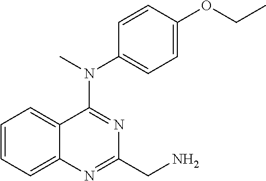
C1=CC=C2C(=C1)C(N(C)C1=CC=C(OCC)C=C1)=NC(CN)=N2
